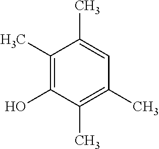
C1(C)=C(O)C(C)=C(C)C=C1C
